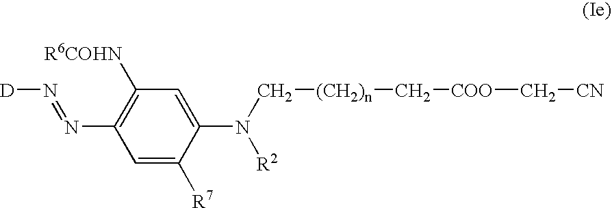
C1=C([R7])C(N(C[(CH2)n]C[COO]C[CN])[R2])=CC([R6COHN])=C1N=N[D]
